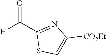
O=C(C1=NC([CO2Et])=CS1)[H]
